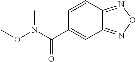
C1=CC2=NON=C2C=C1C(N(OC)C)=O
